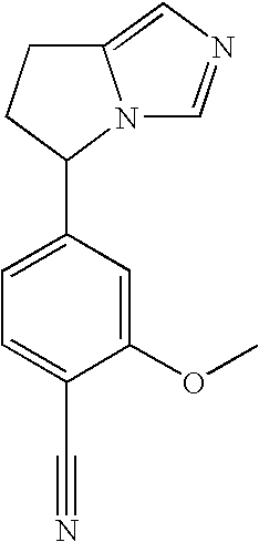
C1(OC)=CC(C2N3C(=CN=C3)CC2)=CC=C1C#N
